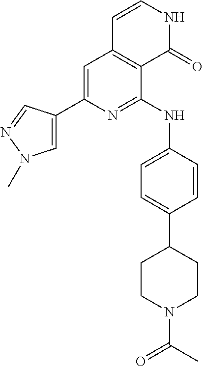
C1=C(C2=CN(C)N=C2)N=C(NC2=CC=C(C3CCN(C(=O)C)CC3)C=C2)C2=C1C=CNC2=O
